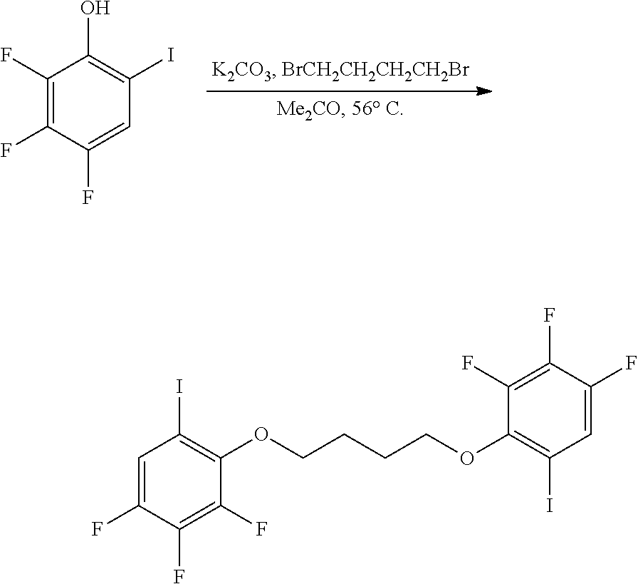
C1(F)=C(F)C(F)=CC(I)=C1O.C1=C(F)C(F)=C(F)C(OCCCCOC2=C(I)C=C(F)C(F)=C2F)=C1I
